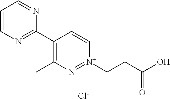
C1=CN=C(C2=C(C)N=[N+](CCC(=O)O)C=C2)N=C1.[Cl-]
